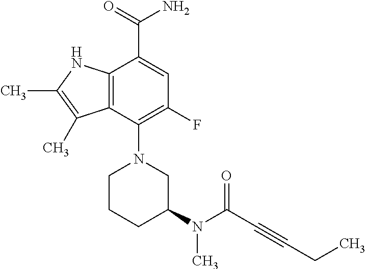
C1(N2CC(N(C(=O)C#CCC)C)CCC2)=C(F)C=C(C(=O)N)C2=C1C(C)=C(C)N2
